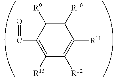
C1(C(C)=O)=C([R13])C([R12])=C([R11])C([R10])=C1[R9]
